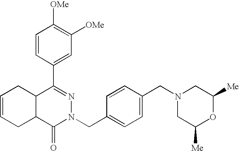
C1=CC(C2=NN(CC3=CC=C(CN4CC([Me])OC([Me])C4)C=C3)C(=O)C3C2CC=CC3)=CC([OMe])=C1[OMe]
